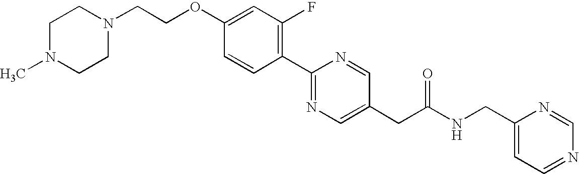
C1=CC(C2=NC=C(CC(NCC3=CC=NC=N3)=O)C=N2)=C(F)C=C1OCCN1CCN(C)CC1
